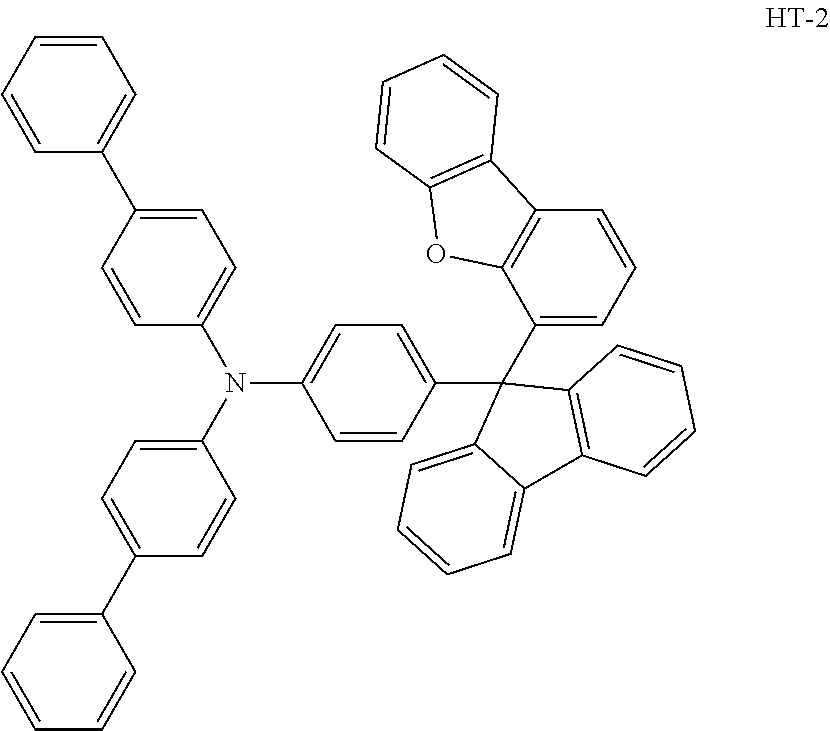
C1=CC=CC(C2=CC=C(N(C3=CC=C(C4=CC=CC=C4)C=C3)C3=CC=C(C4(C5=CC=CC6=C5OC5=C6C=CC=C5)C5=CC=CC=C5C5=C4C=CC=C5)C=C3)C=C2)=C1
